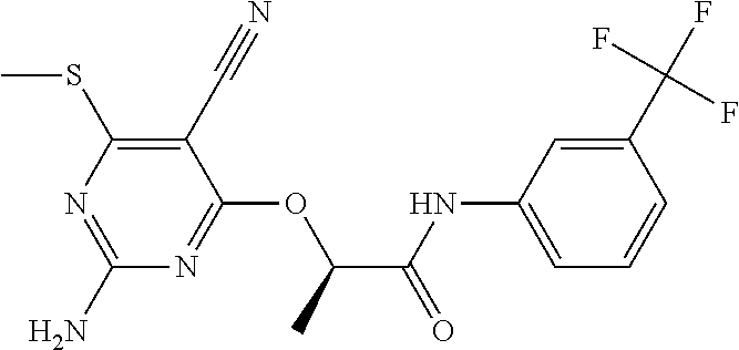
C1(C#N)=C(SC)N=C(N)N=C1OC(C(=O)NC1=CC=CC(C(F)(F)F)=C1)C
